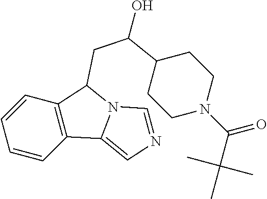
C1=CC2=C(C=C1)C1=CN=CN1C2CC(C1CCN(C(C(C)(C)C)=O)CC1)O
